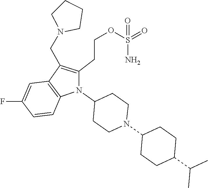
C1(F)=CC2=C(C=C1)N(C1CCN(C3CCC(C(C)C)CC3)CC1)C(CCOS(=O)(N)=O)=C2CN1CCCC1
